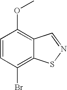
C1=CC(Br)=C2C(=C1OC)C=NS2
